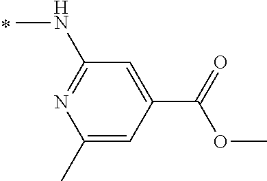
C1(C)=CC(C(=O)OC)=CC(NC)=N1
